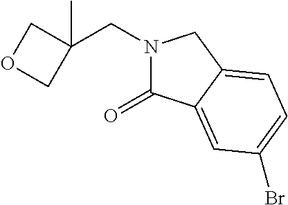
N1(CC2(C)COC2)C(=O)C2=CC(Br)=CC=C2C1
